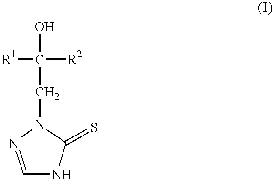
[R1]C([R2])(O)CN1C(=S)NC=N1
